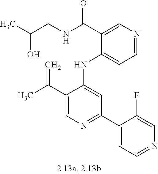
C1(NC2=CC(C3=CC=NC=C3F)=NC=C2C(C)=C)=CC=NC=C1C(NCC(C)O)=O
